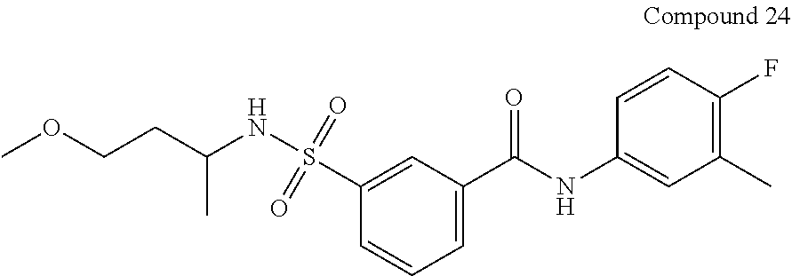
C1=C(S(NC(CCOC)C)(=O)=O)C=CC=C1C(NC1=CC(C)=C(F)C=C1)=O
